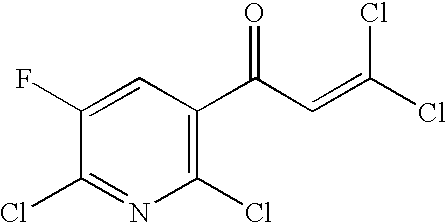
C1(Cl)=C(C(C=C(Cl)Cl)=O)C=C(F)C(Cl)=N1
